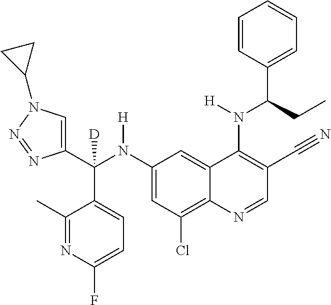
C1(N(C(C2=CN(C3CC3)N=N2)(C2=CC=C(F)N=C2C)[D])[H])=CC(Cl)=C2C(=C1)C(N(C(C1=CC=CC=C1)CC)[H])=C(C#N)C=N2
